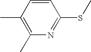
C1=CC(C)=C(C)N=C1SC
